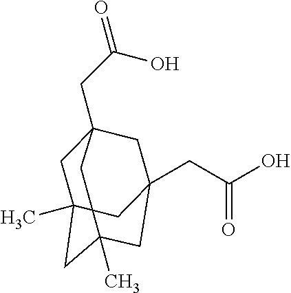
C1C2(C)CC3(C)CC(CC(O)=O)(CC1(CC(=O)O)C3)C2
